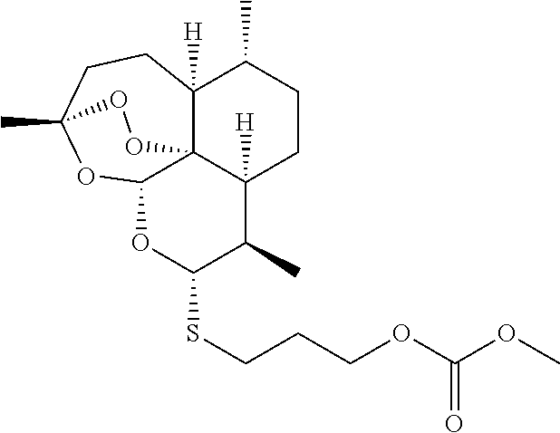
S(CCCOC(OC)=O)C1OC2OC3(C)CCC4([H])C(C)CCC([H])(C1C)C24OO3
